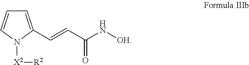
C1=C(C=CC(N[OH])=O)N([X2][R2])C=C1
